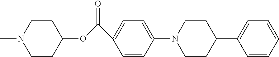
C(C1=CC=C(N2CCC(C3=CC=CC=C3)CC2)C=C1)(=O)OC1CCN(C)CC1
